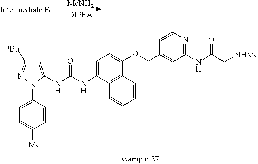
[MeNH2].C1=C(NC(=O)NC2=CC([tBu])=NN2C2=CC=C([Me])C=C2)C2=C(C(OCC3=CC(NC(=O)C[NHMe])=NC=C3)=C1)C=CC=C2
